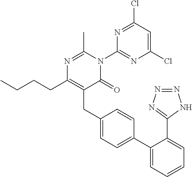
C1(C2=CC=C(CC3=C(CCCC)N=C(C)N(C4=NC(Cl)=CC(Cl)=N4)C3=O)C=C2)=CC=CC=C1C1=NN=NN1
